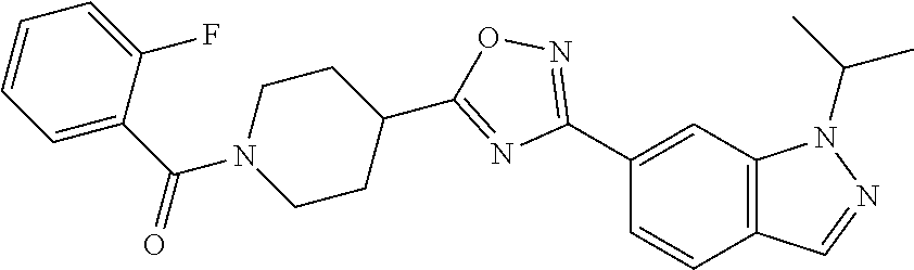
C1(C2=NOC(C3CCN(C(C4=CC=CC=C4F)=O)CC3)=N2)=CC2=C(C=C1)C=NN2C(C)C
